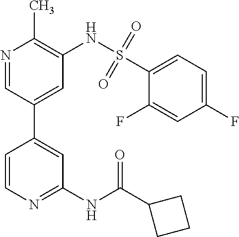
C1(NC(C2CCC2)=O)=NC=CC(C2=CC(NS(C3=CC=C(F)C=C3F)(=O)=O)=C(C)N=C2)=C1
